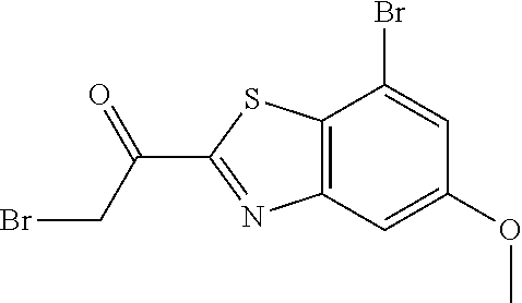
C12=C(C=C(OC)C=C1Br)N=C(C(=O)CBr)S2
